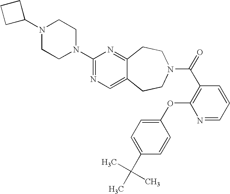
C1(N2CCN(C3=NC=C4C(=N3)CCN(C(=O)C3=C(OC5=CC=C(C(C)(C)C)C=C5)N=CC=C3)CC4)CC2)CCC1
